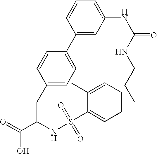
C1(CC(C(=O)O)NS(C2=CC=CC=C2C)(=O)=O)=CC=C(C2=CC(NC(=O)NCCC)=CC=C2)C=C1
